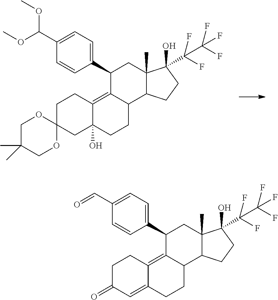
C1C2(CC3(O)C(=C4C(CC3)C3C(C)(CC4C4=CC=C(C(OC)OC)C=C4)C(O)(C(C(F)(F)F)(F)F)CC3)C1)OCC(C)(C)CO2.C1C(=O)C=C2C(=C3C(CC2)C2C(C)(CC3C3=CC=C(C=O)C=C3)C(O)(C(C(F)(F)F)(F)F)CC2)C1
